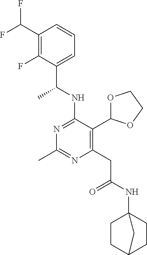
N1=C(NC(C)C2=CC=CC(C(F)F)=C2F)C(C2OCCO2)=C(CC(=O)NC23CCC(CC2)C3)N=C1C
